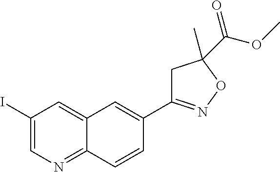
C1(I)=CN=C2C(=C1)C=C(C1=NOC(C(OC)=O)(C)C1)C=C2
